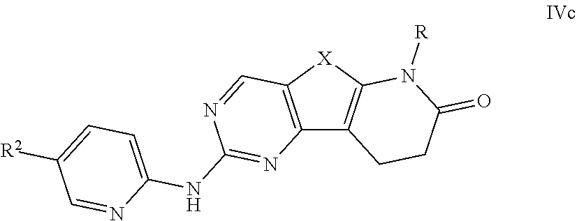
C12=C([X]C3=C1CCC(=O)N3[R])C=NC(NC1=CC=C([R2])C=N1)=N2
